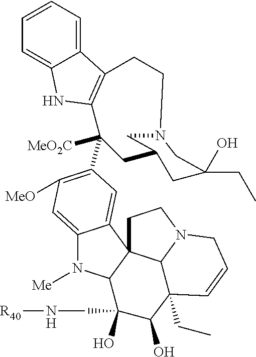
C12=CC([MeO])=C(C3([MeO2C])C4=C(C5=CC=CC=C5N4)CCN4CC(CC(CC)(O)C4)C3)C=C1C13C(N2[Me])C(O)(CN[R40])C(O)C2(CC)C1N(CC3)CC=C2
